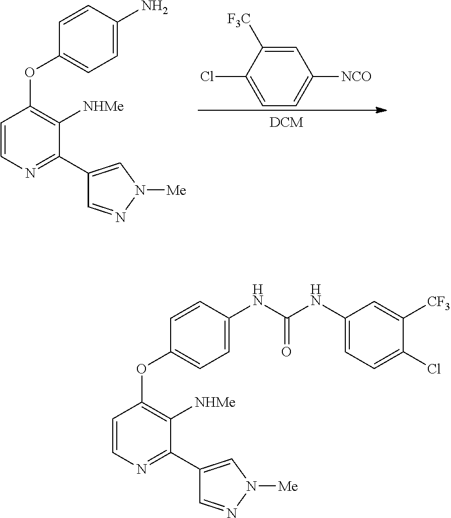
C1=C([F3C])C(Cl)=CC=C1[NCO].C1=CN=C(C2=CN([Me])N=C2)C([NHMe])=C1OC1=CC=C(N)C=C1.C1=CN=C(C2=CN([Me])N=C2)C([NHMe])=C1OC1=CC=C(NC(NC2=CC=C(Cl)C([CF3])=C2)=O)C=C1
